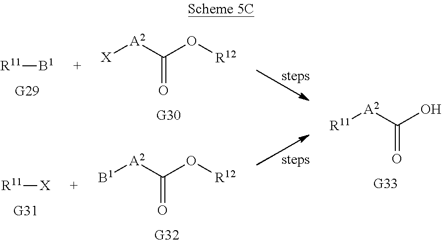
[R11][B1].[X][A2]C(O[R12])=O.[R11][X].[B1][A2]C(O[R12])=O.[R11][A2]C(O)=O
